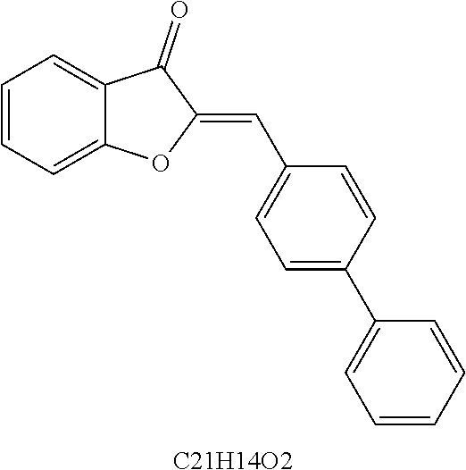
C1=CC=C2C(=C1)C(=O)C(=CC1=CC=C(C3=CC=CC=C3)C=C1)O2.[C21H14O2]
